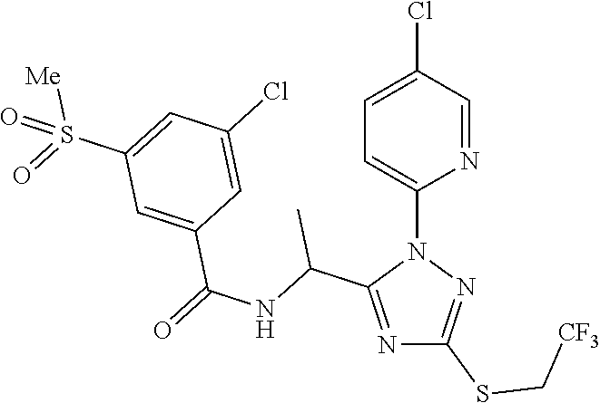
N1=C(C(NC(=O)C2=CC(S(=O)([Me])=O)=CC(Cl)=C2)C)N(C2=CC=C(Cl)C=N2)N=C1SC[CF3]
